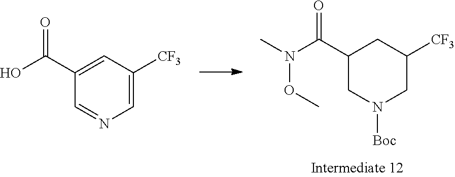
C1(C(N(C)OC)=O)CN([Boc])CC([CF3])C1.C1(C(O)=O)=CC([CF3])=CN=C1
